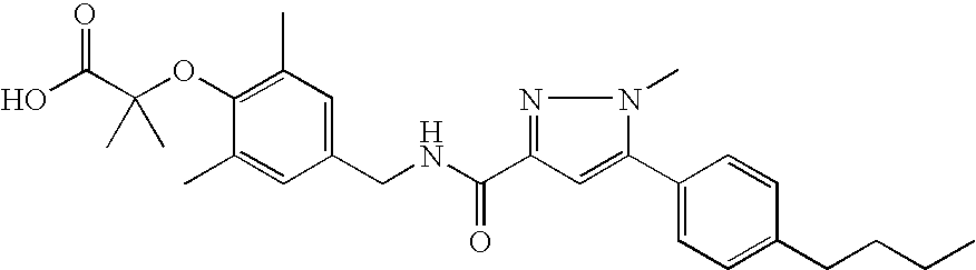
C1(CNC(=O)C2=NN(C)C(C3=CC=C(CCCC)C=C3)=C2)=CC(C)=C(OC(C(O)=O)(C)C)C(C)=C1
